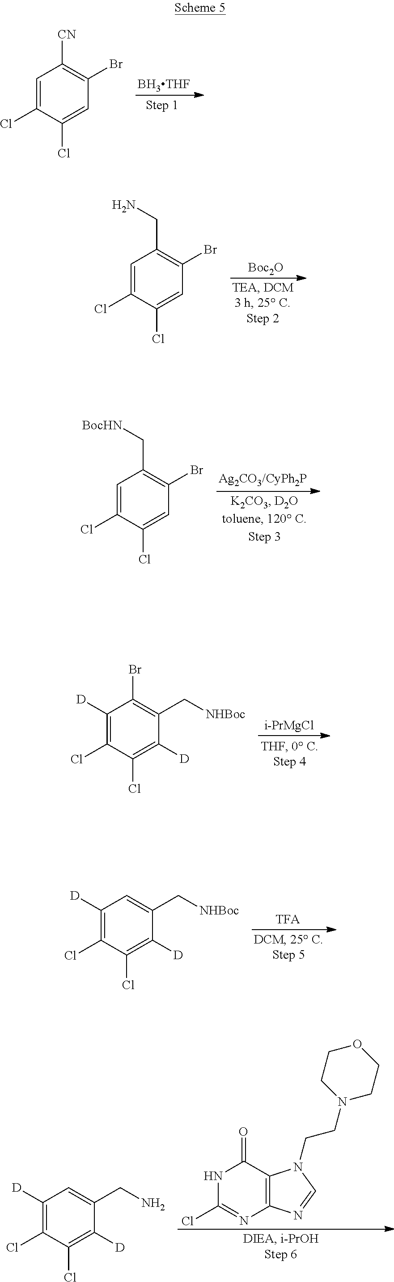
C1([D])=C(Cl)C(Cl)=C([D])C(CN)=C1.N1C(Cl)=NC2=C(C1=O)N(CCN1CCOCC1)C=N2.C1=C(Cl)C(Cl)=CC(Br)=C1[CN].[BH3THF].C1=C(Cl)C(Cl)=CC(Br)=C1CN.[Boc2O].C1=C(Cl)C(Cl)=CC(Br)=C1C[BocHN].C1([D])=C(Cl)C(Cl)=C([D])C(C[NHBoc])=C1Br.[i-PrMgCl].C1([D])=C(Cl)C(Cl)=C([D])C(C[NHBoc])=C1
